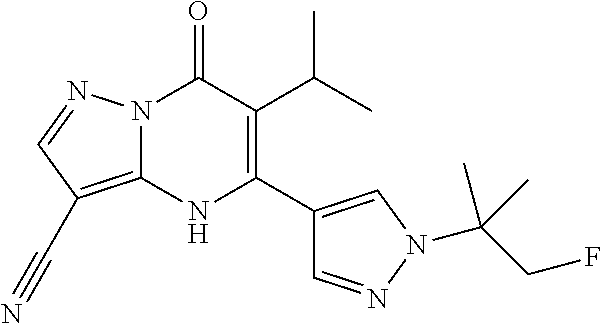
N12C(=C(C#N)C=N1)NC(C1=CN(C(CF)(C)C)N=C1)=C(C(C)C)C2=O
